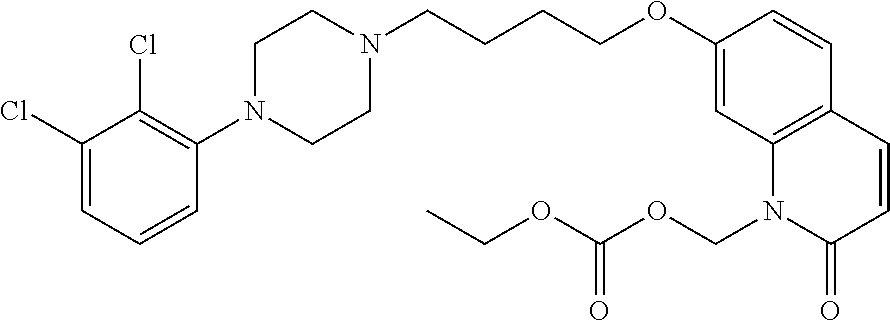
C1(Cl)=CC=CC(N2CCN(CCCCOC3=CC4=C(C=C3)C=CC(=O)N4COC(=O)OCC)CC2)=C1Cl
